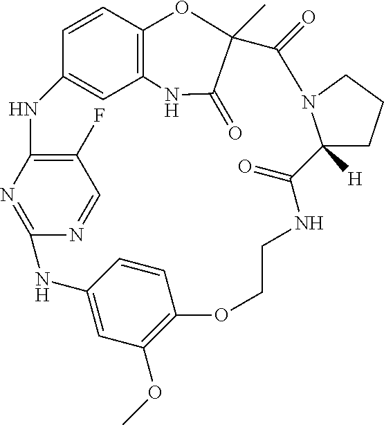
N1=C2N=CC(F)=C1NC1=CC3=C(C=C1)OC(C)(C(=O)N3)C(=O)N1C([H])(C(=O)NCCOC3=C(OC)C=C(N2)C=C3)CCC1
